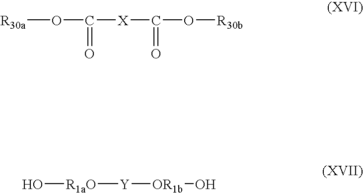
[R30a]OC([X]C(O[R30b])=O)=O.O[R1aO][Y][OR1b]O
